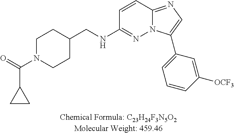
C1=CC2=NC=C(C3=CC=CC([OCF3])=C3)N2N=C1NCC1CCN(C(=O)C2CC2)CC1
